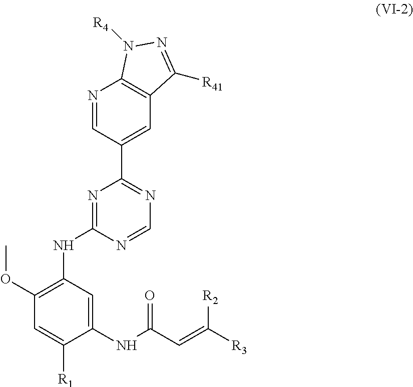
N1=C(NC2=C(OC)C=C([R1])C(NC(C=C([R3])[R2])=O)=C2)N=CN=C1C1=CC2=C(N=C1)N([R4])N=C2[R41]
